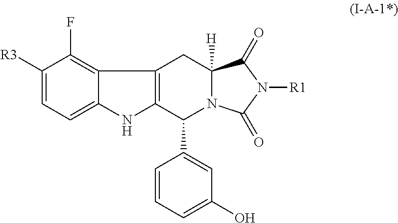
C1=C2C(=C(F)C([R3])=C1)C1=C(N2)C(C2=CC(O)=CC=C2)N2C([H])(C1)C(=O)N([R1])C2=O
